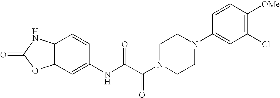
O=C1OC2=C(N1)C=CC(NC(C(N1CCN(C3=CC(Cl)=C([OMe])C=C3)CC1)=O)=O)=C2
